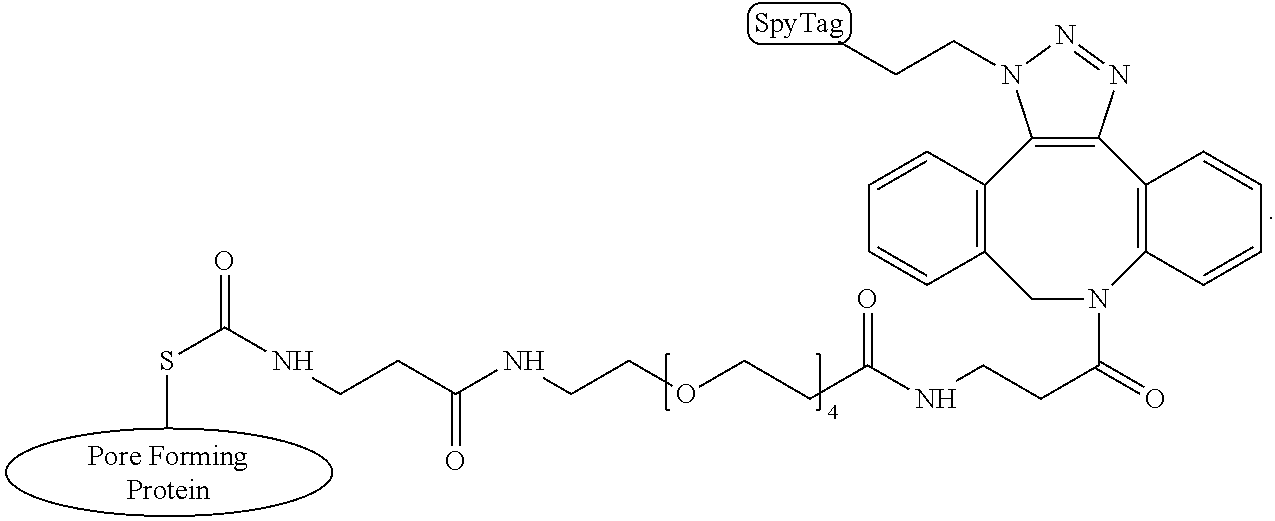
N(CCC(=O)NCCOCCC(NCCC(=O)N1CC2=C(C3=C(C4=C1C=CC=C4)N=NN3CCC)C=CC=C2)=O)C(SC)=O
